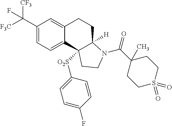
C1(C([F3C])([CF3])F)=CC=C2C(=C1)CCC1([H])C2([O2S]C2=CC=C(F)C=C2)CCN1C(C1(C)CCS(=O)(=O)CC1)=O
